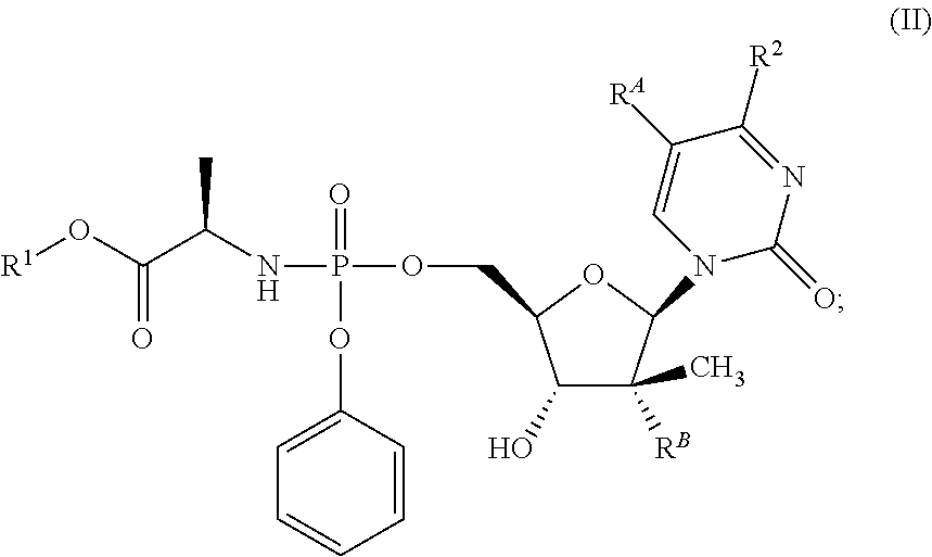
C1(O)C([RB])(C)C(N2C(=O)N=C([R2])C([RA])=C2)OC1COP(NC(C(O[R1])=O)C)(OC1=CC=CC=C1)=O
